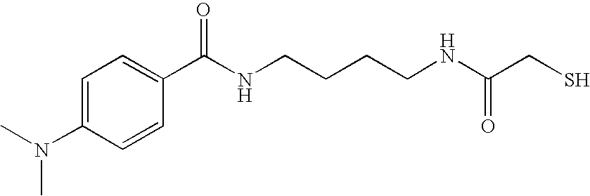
CN(C1=CC=C(C(NCCCCNC(CS)=O)=O)C=C1)C
